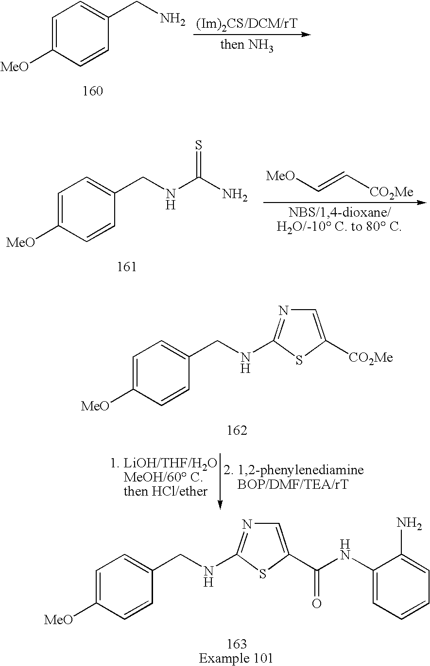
C1=C([MeO])C=CC(CN)=C1.C1=C([MeO])C=CC(CNC(N)=S)=C1.[MeO]C=C[CO2Me].C1=C([MeO])C=CC(CNC2=NC=C(C(NC3=CC=CC=C3N)=O)S2)=C1.C1=C([MeO])C=CC(CNC2=NC=C([CO2Me])S2)=C1
